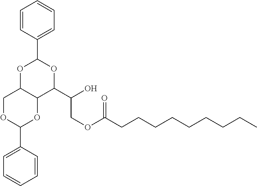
C1=CC(C2OC3C(C(C(COC(=O)CCCCCCCCC)O)O2)OC(C2=CC=CC=C2)OC3)=CC=C1
